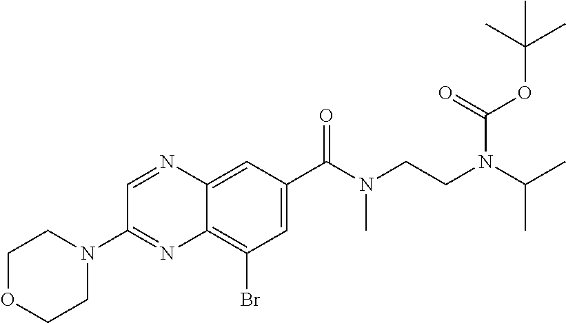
C1(Br)=C2C(=CC(C(N(CCN(C(C)C)C(OC(C)(C)C)=O)C)=O)=C1)N=CC(N1CCOCC1)=N2
